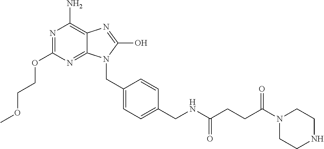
N1=C(OCCOC)N=C2C(=C1N)N=C(O)N2CC1=CC=C(CNC(CCC(N2CCNCC2)=O)=O)C=C1
